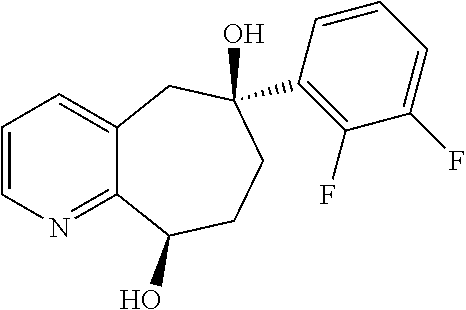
C1=CN=C2C(=C1)CC(O)(C1=C(F)C(F)=CC=C1)CCC2O
